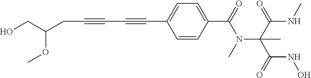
C(C#CC#CC1=CC=C(C(=O)N(C(C(NC)=O)(C(=O)NO)C)C)C=C1)C(CO)OC
